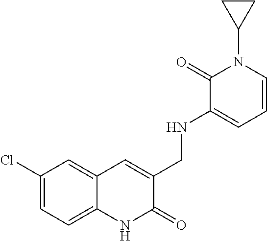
C1(Cl)=CC=C2C(=C1)C=C(CNC1=CC=CN(C3CC3)C1=O)C(=O)N2
